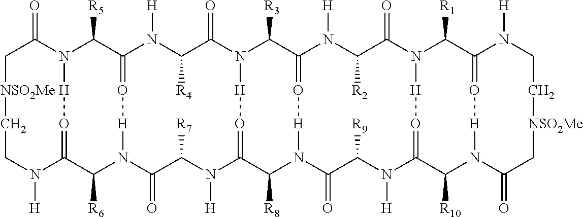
C1[NSO2Me]CCN([H])C2=O[H]N(C1=O)C([R5])C1=O[H]N(C2[R6])C(=O)C([R7])N([H])C2=O[H]N(C(=O)C([R4])N1[H])C([R3])C1=O[H]N(C2[R8])C(=O)C([R9])N([H])C2=O[H]N(C(=O)C([R2])N1[H])C([R1])C1=O[H]N(C2[R10])C(=O)C[NSO2Me]CCN1[H]
